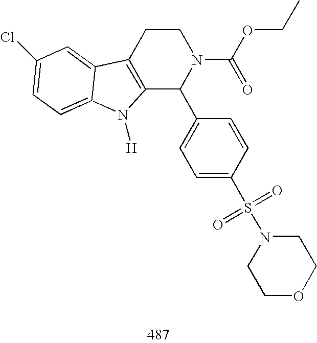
C12=C(CCN(C(OCC)=O)C1C1=CC=C(S(N3CCOCC3)(=O)=O)C=C1)C1=CC(Cl)=CC=C1N2[H]
